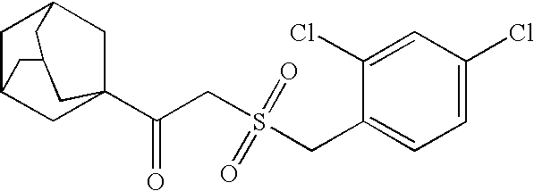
C1C2CC3(C(CS(=O)(=O)CC4=CC=C(Cl)C=C4Cl)=O)CC1CC(C2)C3
